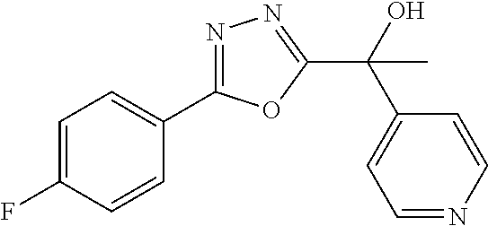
C1=C(F)C=CC(C2=NN=C(C(C)(C3=CC=NC=C3)O)O2)=C1
